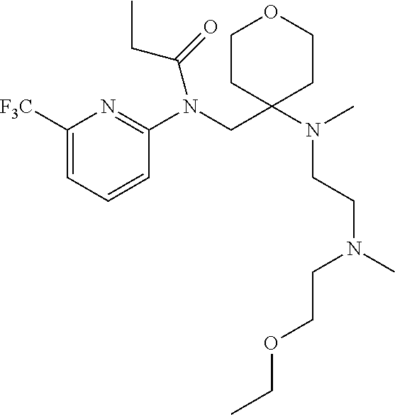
C1CC(N(C)CCN(C)CCOCC)(CN(C2=NC([F3C])=CC=C2)C(=O)CC)CCO1
